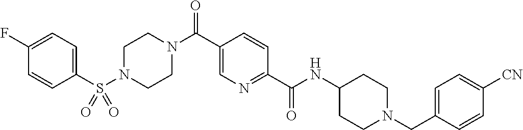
C1=CC(S(N2CCN(C(C3=CN=C(C(NC4CCN(CC5=CC=C([CN])C=C5)CC4)=O)C=C3)=O)CC2)(=O)=O)=CC=C1F
